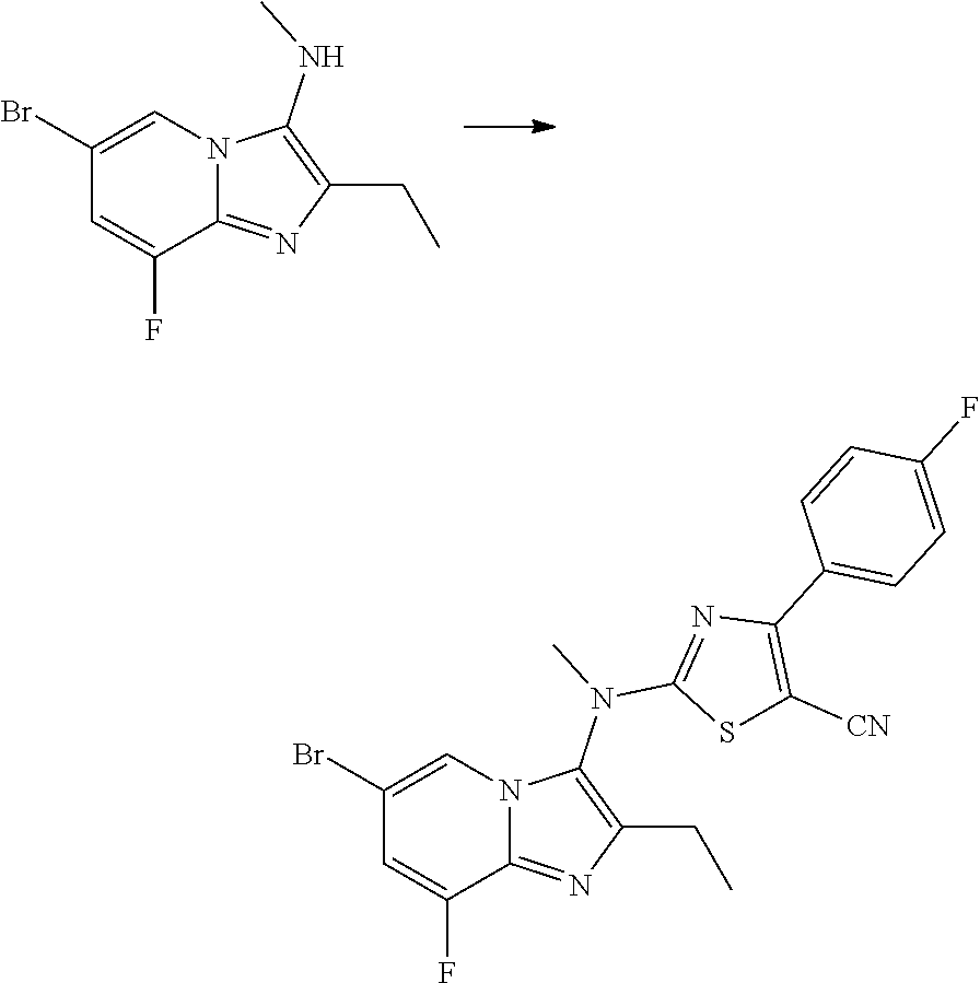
C1(Br)=CN2C(=NC(CC)=C2NC)C(F)=C1.C1(Br)=CN2C(=NC(CC)=C2N(C)C2=NC(C3=CC=C(F)C=C3)=C([CN])S2)C(F)=C1
